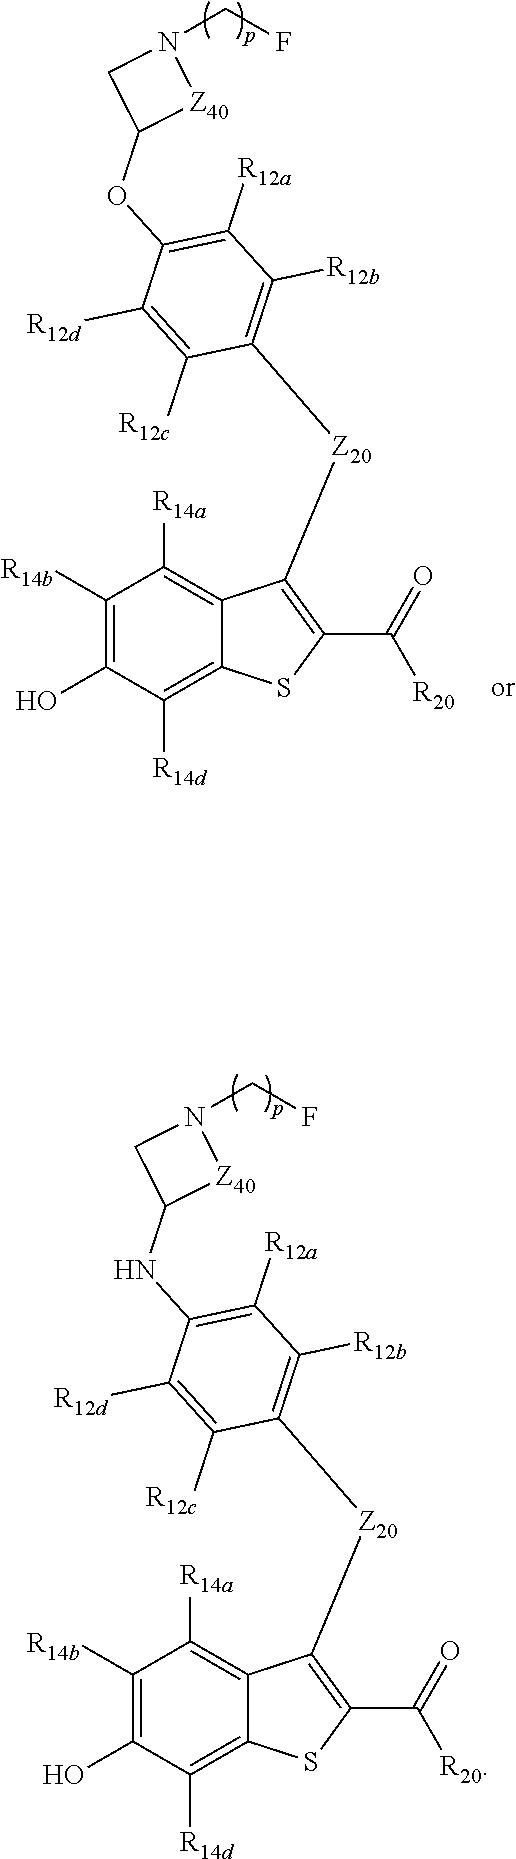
C1([R14b])=C(O)C([R14d])=C2C(=C1[R14a])C([Z20]C1=C([R12b])C([R12a])=C(OC3[Z40]N(CF)C3)C([R12d])=C1[R12c])=C(C([R20])=O)S2.C1([R14b])=C(O)C([R14d])=C2C(=C1[R14a])C([Z20]C1=C([R12b])C([R12a])=C(NC3[Z40]N(CF)C3)C([R12d])=C1[R12c])=C(C([R20])=O)S2
